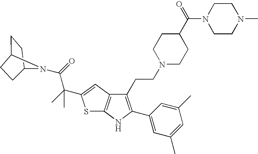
C1CC2N(C(=O)C(C)(C)C3=CC4=C(S3)NC(C3=CC(C)=CC(C)=C3)=C4CCN3CCC(C(N4CCN(C)CC4)=O)CC3)C1CC2
